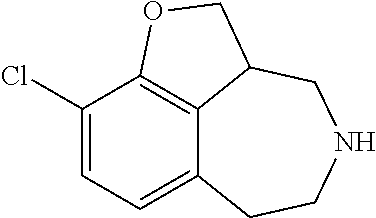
C12=CC=C(Cl)C3=C1C(CNCC2)CO3
